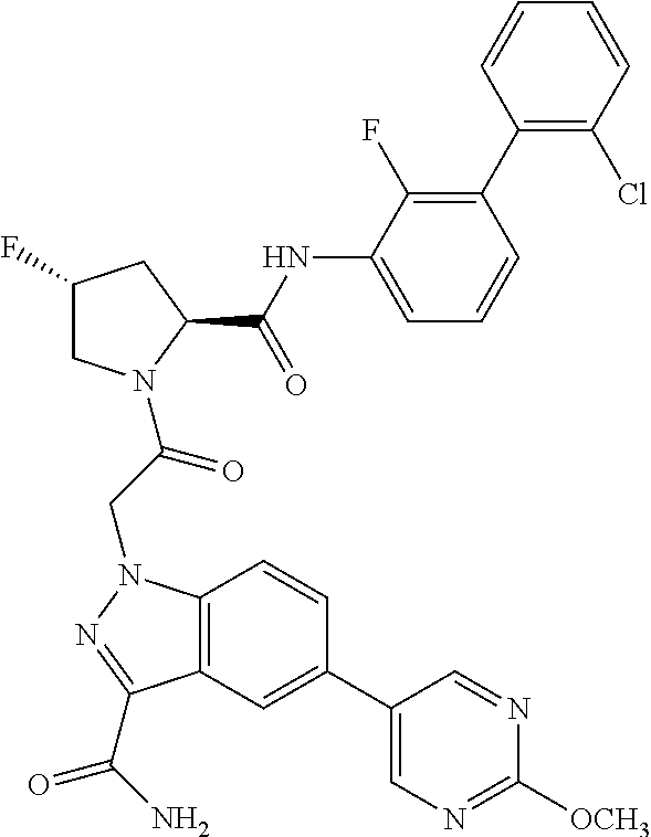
C12=C(C=C(C3=CN=C([OCH3])N=C3)C=C1)C(C(=O)N)=NN2CC(=O)N1CC(F)CC1C(=O)NC1=CC=CC(C2=C(Cl)C=CC=C2)=C1F
